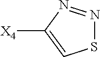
S1N=NC([X4])=C1
